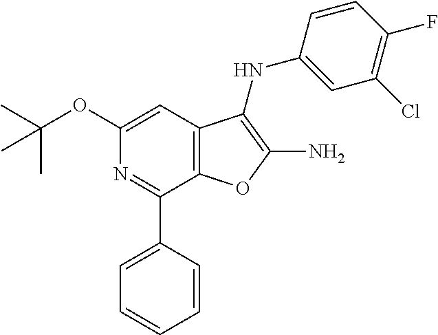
C12=C(C=C(OC(C)(C)C)N=C1C1=CC=CC=C1)C(NC1=CC(Cl)=C(F)C=C1)=C(N)O2
